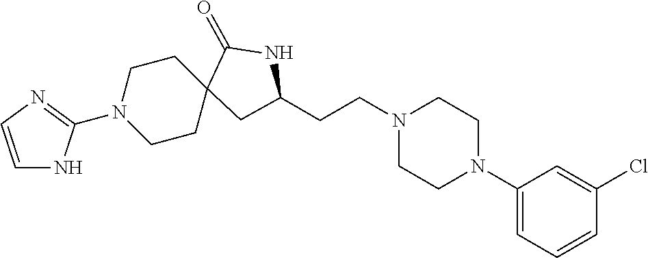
C1(N2CCN(CCC3CC4(CCN(C5=NC=CN5)CC4)C(=O)N3)CC2)=CC=CC(Cl)=C1
